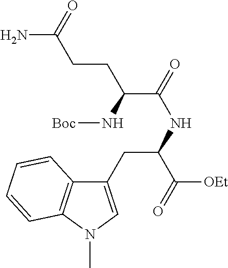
C1(CC(NC(=O)C(N[Boc])CCC(N)=O)C(=O)[OEt])=CN(C)C2=C1C=CC=C2
